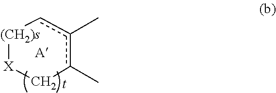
[(CH2)s]1[X]Cc(C)c(C)c1
